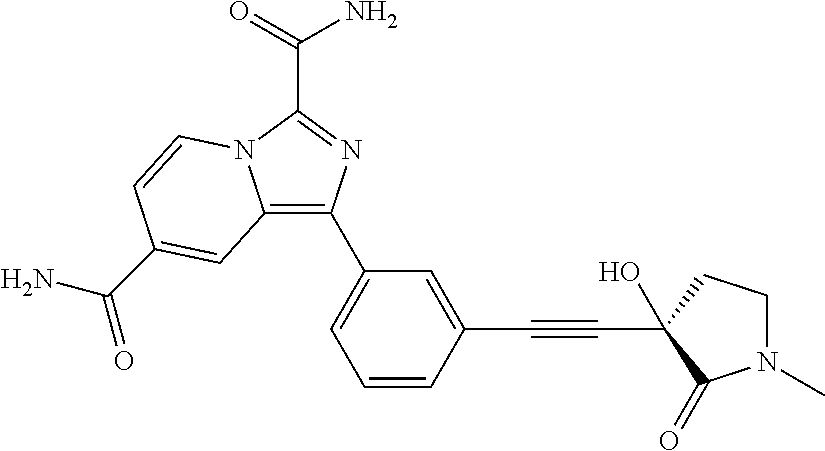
C12=C(C3=CC=CC(C#CC4(O)C(=O)N(C)CC4)=C3)N=C(C(=O)N)N1C=CC(C(N)=O)=C2
